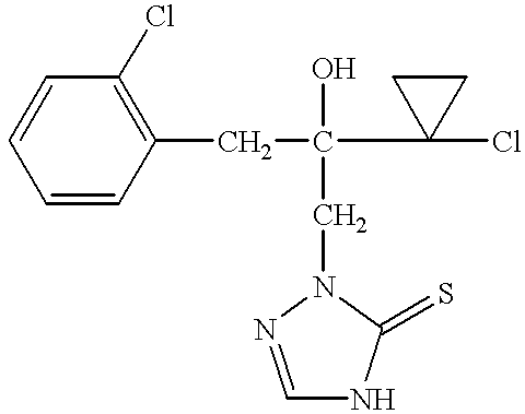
C1=CC(CC(C2(Cl)CC2)(O)CN2C(=S)NC=N2)=C(Cl)C=C1
